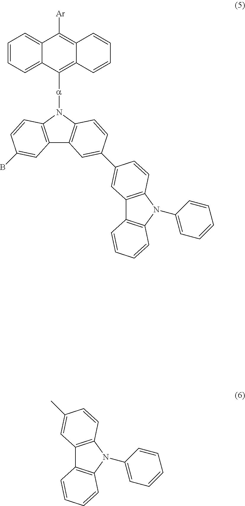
C1=CC=C2C(=C1)C([Ar])=C1C(=C2[a]N2C3=C(C4=C2C=CC(C2=CC5=C(N(C6=CC=CC=C6)C6=C5C=CC=C6)C=C2)=C4)C=C(B)C=C3)C=CC=C1.CC1=CC2=C(N(C3=CC=CC=C3)C3=C2C=CC=C3)C=C1
